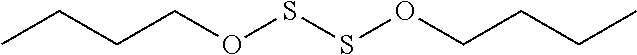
C(OSSOCCCC)CCC
